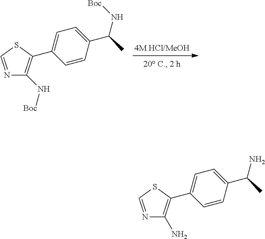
C1=CC(C(C)N[Boc])=CC=C1C1=C(N[Boc])N=CS1.C1=CC(C(C)N)=CC=C1C1=C(N)N=CS1
